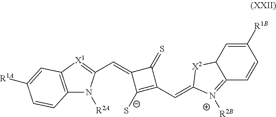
C12=C([X1]=C(C=C3C([S-])=C(C=C4[X2]C5C=C([R1B])C=CC5=[N+]4[R2B])C3=S)N1[R2A])C=C([R1A])C=C2
